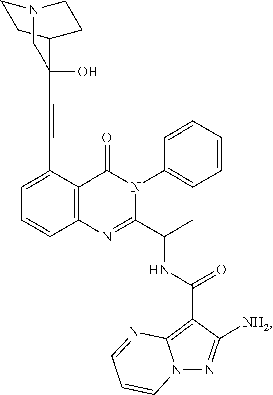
C12=C(C(C#CC3(O)C4CCN(CC4)C3)=CC=C1)C(=O)N(C1=CC=CC=C1)C(C(C)NC(C1=C3N(N=C1[NH2])C=CC=N3)=O)=N2
